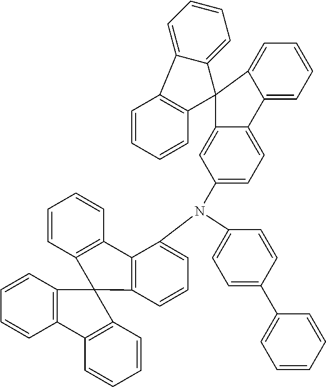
C1(C2=CC=CC=C2)=CC=C(N(C2=CC=CC3=C2C2=C(C=CC=C2)C32C3=C(C=CC=C3)C3=C2C=CC=C3)C2=CC=C3C(=C2)C2(C4=CC=CC=C34)C3=C(C=CC=C3)C3=CC=CC=C32)C=C1
